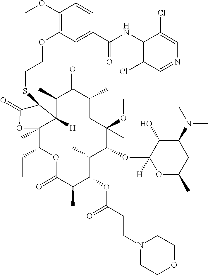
C12([H])C(C)C(=O)C(C)CC(OC)(C)C(OC3([H])OC(C)CC(N(C)C)C3O)C(C)C(OC(=O)CCN3CCOCC3)C(C)C(=O)OC(CC)C1(C)OC(=O)C2SCCOC1=C(OC)C=CC(C(NC2=C(Cl)C=NC=C2Cl)=O)=C1
